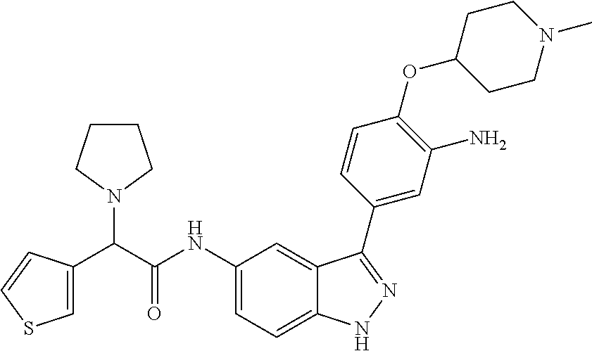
C(C(NC1=CC=C2C(=C1)C(C1=CC(N)=C(OC3CCN(C)CC3)C=C1)=NN2)=O)(N1CCCC1)C1=CSC=C1
